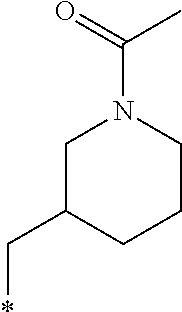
C1C(C*)CCCN1C(=O)C
